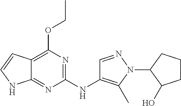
C12=C(OCC)N=C(NC3=C(C)N(C4C(O)CCC4)N=C3)N=C1NC=C2
